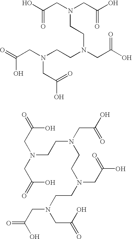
C(CN(CC(O)=O)CCN(CC(O)=O)CCN(CC(=O)O)CC(O)=O)(O)=O.C(O)(CN(CCN(CCN(CCN(CC(=O)O)CC(O)=O)CC(=O)O)CC(=O)O)CC(O)=O)=O
